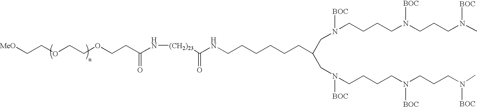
[MeO]CCOCCOCCC(N[(CH2)23]C(NCCCCCCC(CN([BOC])CCCCN([BOC])CCCN([BOC])C)CN([BOC])CCCCN([BOC])CCCN([BOC])C)=O)=O
